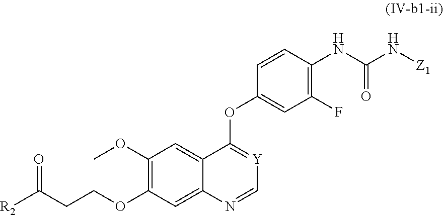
C1(OC)=C(OCCC([R2])=O)C=C2C(=C1)C(OC1=CC(F)=C(NC(=O)N[Z1])C=C1)=[Y]C=N2
